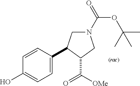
C1=CC(C2CN(C(=O)OC(C)(C)C)CC2C(=O)[OMe])=CC=C1O
